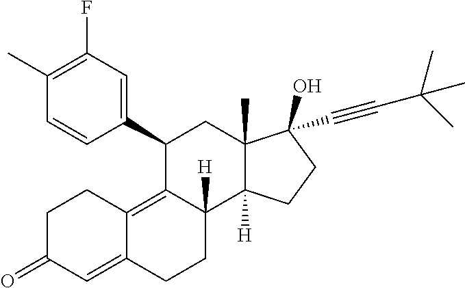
C1(C2=CC(F)=C(C)C=C2)C2=C3C(=CC(=O)CC3)CCC2([H])C2([H])C(C)(C1)C(C#CC(C)(C)C)(O)CC2
